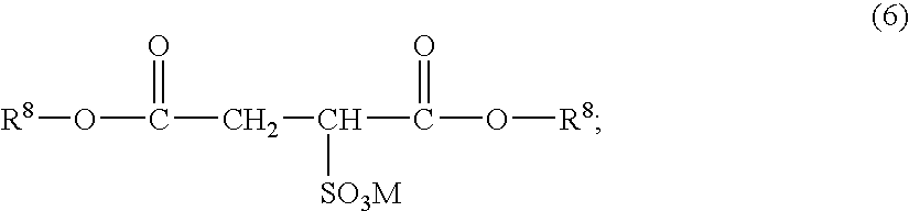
[R8]OC(CC(C(O[R8])=O)[SO3M])=O
